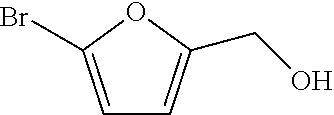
C1=C(Br)OC(CO)=C1
